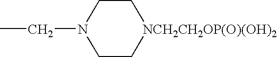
CCN1CC[NCH2CH2OP(O)(OH)2]CC1
